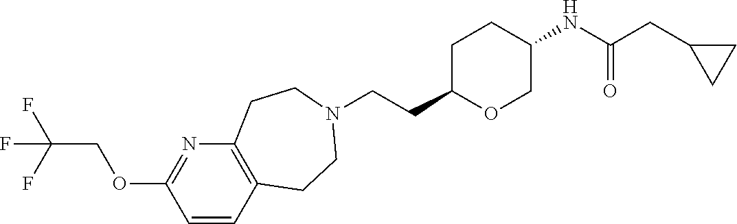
C(CC1OCC(NC(CC2CC2)=O)CC1)N1CCC2=C(N=C(OCC(F)(F)F)C=C2)CC1
